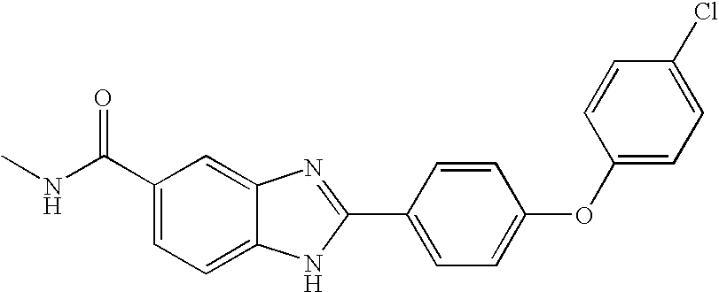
C1(C(NC)=O)=CC=C2C(=C1)N=C(C1=CC=C(OC3=CC=C(Cl)C=C3)C=C1)N2
